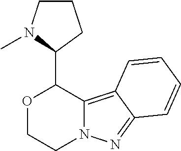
O1CCN2C(=C3C(=N2)C=CC=C3)C1C1CCCN1C
